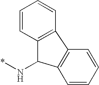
C1=CC=CC2=C1C1=C(C=CC=C1)C2N*
